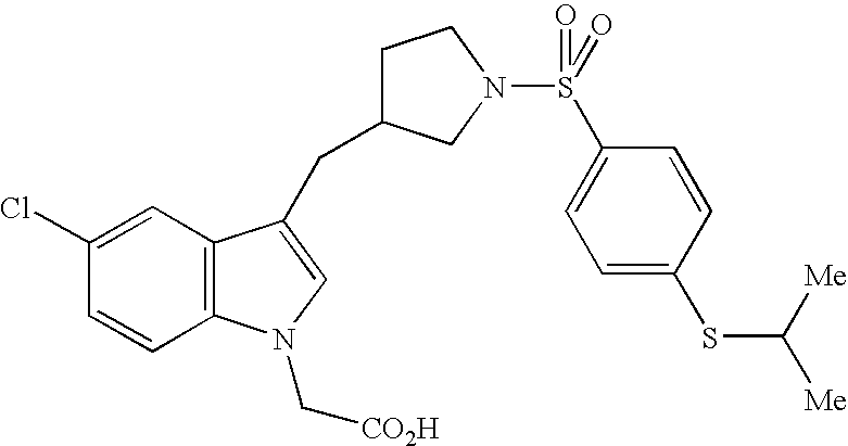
C1(Cl)=CC2=C(C=C1)N(C[CO2H])C=C2CC1CCN(S(=O)(C2=CC=C(SC([Me])[Me])C=C2)=O)C1
